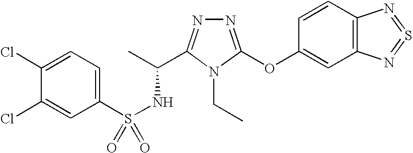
N1=C(OC2=CC3=C(C=C2)N=S=N3)N(CC)C(C(C)NS(=O)(C2=CC=C(Cl)C(Cl)=C2)=O)=N1
